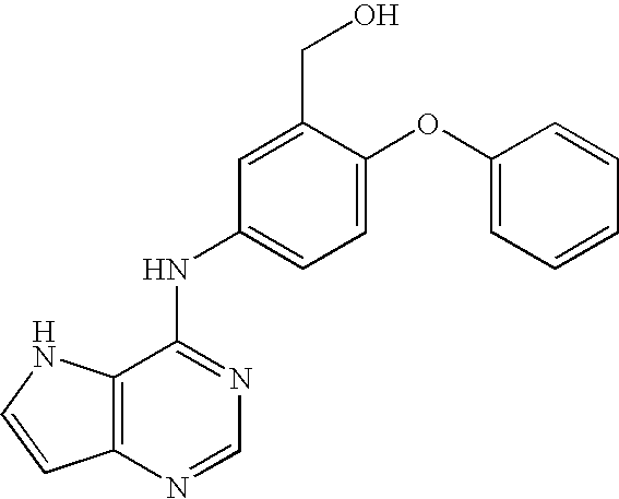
C12=C(N=CN=C1NC1=CC=C(OC3=CC=CC=C3)C(CO)=C1)C=CN2
